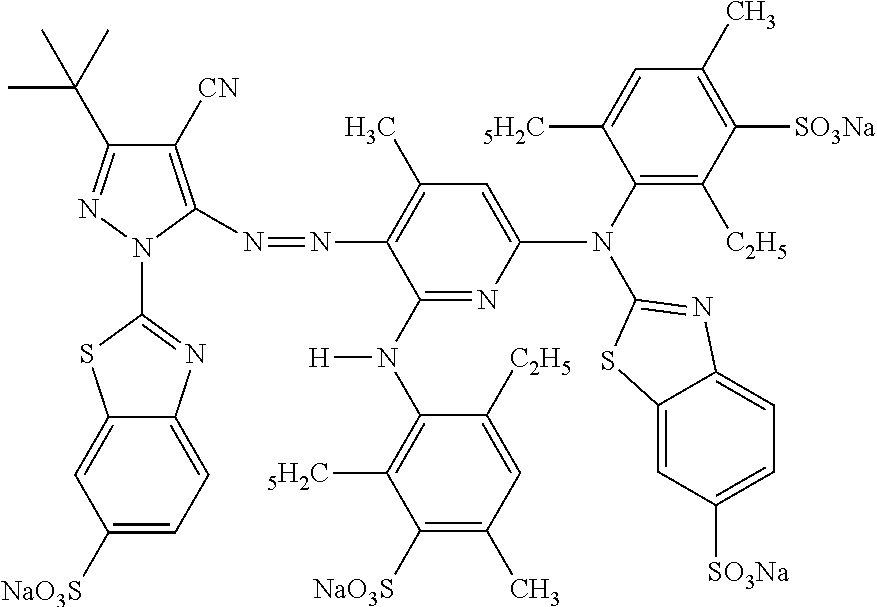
C1([CN])=C(N=NC2=C(C)C=C(N(C3=C([C2H5])C([SO3Na])=C(C)C=C3[5H2C])C3=NC4=CC=C([SO3Na])C=C4S3)N=C2N(C2=C([5H2C])C([NaO3S])=C(C)C=C2[C2H5])[H])N(C2=NC3=CC=C([NaO3S])C=C3S2)N=C1C(C)(C)C
